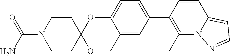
C1=CC(C2=CC=C3C(=C2)COC2(O3)CCN(C(N)=O)CC2)=C(C)N2C1=CC=N2
